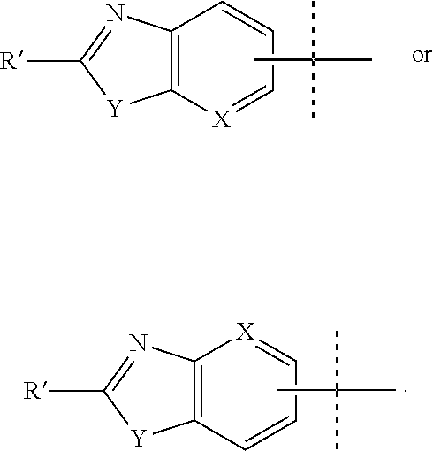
C12=C([X]=CC=C1)[Y]C([R])=N2.CC(C)(C)C.C12=C(C=CC=[X]1)[Y]C([R])=N2.CC(C)(C)C
